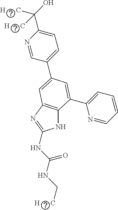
N1C2=C(N=C1NC(NC[H      C])=O)C=C(C1=CC=C(C([H      C])(O)[H      C])N=C1)C=C2C1=CC=CC=N1
